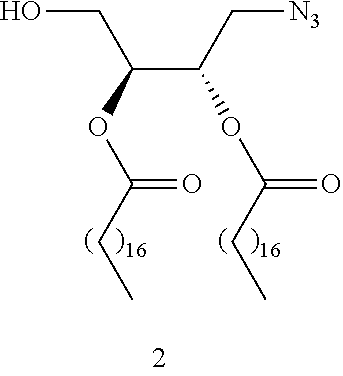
OCC(C(C[N3])OC(CC)=O)OC(CC)=O
